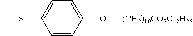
C1=CC(O[(CH2)10CO2C12H25])=CC=C1SC
